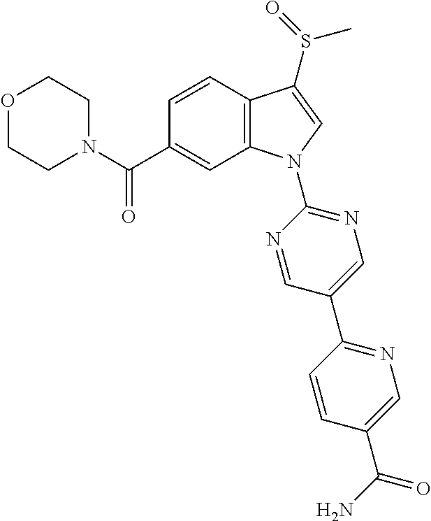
O1CCN(C(C2=CC3=C(C=C2)C(S(=O)C)=CN3C2=NC=C(C3=NC=C(C(=O)N)C=C3)C=N2)=O)CC1
